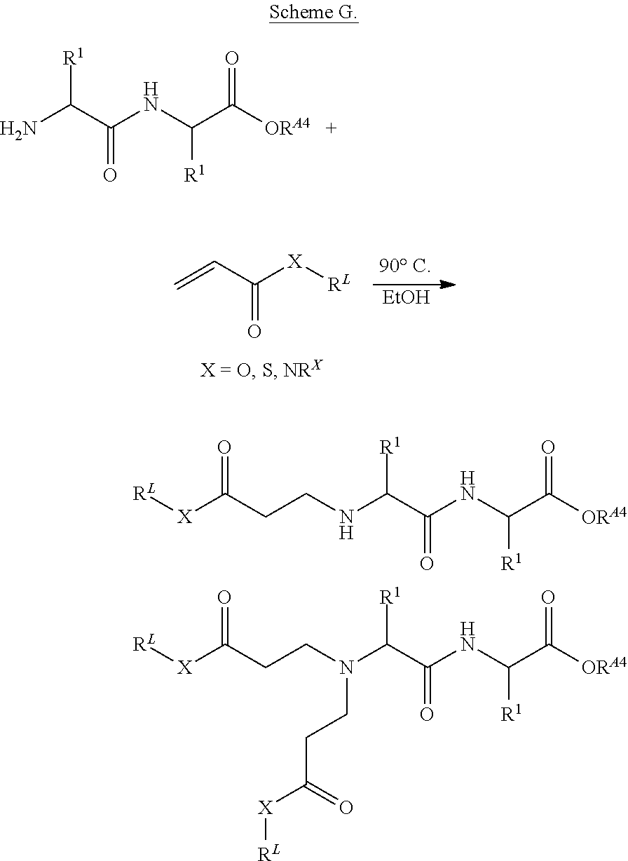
C(C([X][RL])=O)=C.[EtOH].[RL][X]C(CCNC(C(NC(C([ORA4])=O)[R1])=O)[R1])=O.[RL][X]C(CCN(C(C(NC(C([ORA4])=O)[R1])=O)[R1])CCC([X][RL])=O)=O.N(C(C([ORA4])=O)[R1])C(C(N)[R1])=O
